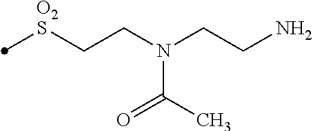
[O2S](CCN(CCN)C(C)=O)C
